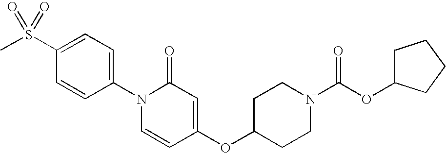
C1(S(C)(=O)=O)=CC=C(N2C=CC(OC3CCN(C(OC4CCCC4)=O)CC3)=CC2=O)C=C1
